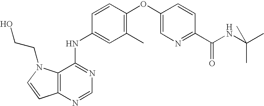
C12=C(N=CN=C1NC1=CC(C)=C(OC3=CN=C(C(NC(C)(C)C)=O)C=C3)C=C1)C=CN2CCO
